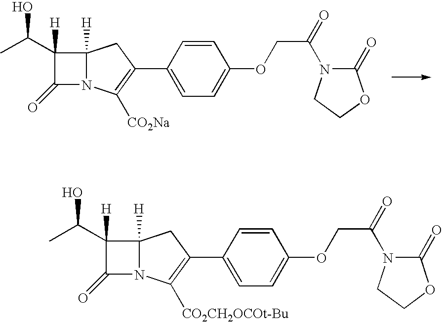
C12([H])N(C([CO2CH2OCOt-Bu])=C(C3=CC=C(OCC(N4C(=O)OCC4)=O)C=C3)C1)C(=O)C2([H])C(C)O.C12([H])N(C([CO2Na])=C(C3=CC=C(OCC(N4C(=O)OCC4)=O)C=C3)C1)C(=O)C2([H])C(C)O
